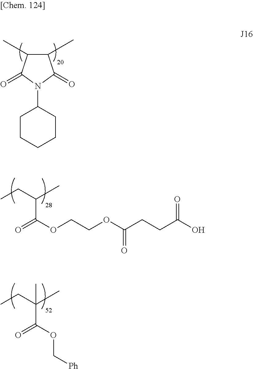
C1CC(N2C(=O)C(C)C(C)C2=O)CCC1.C(C(=O)OCCOC(CCC(O)=O)=O)(C)CC.C(C(=O)OC[Ph])(C)(CC)C
